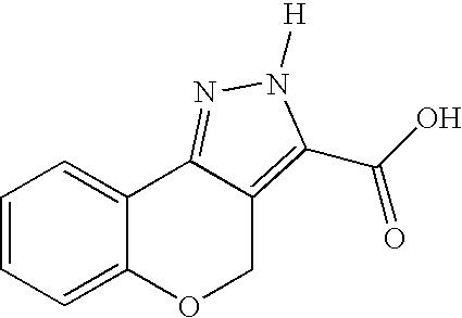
C1=CC=C2C(=C1)C1=NN([H])C(C(O)=O)=C1CO2
